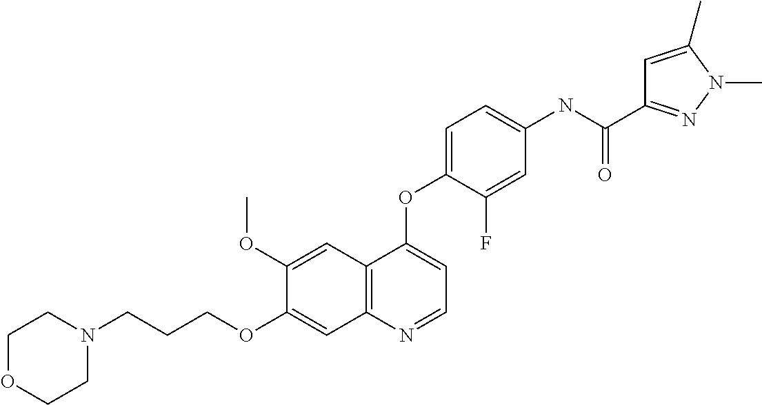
C1(OC)=CC2=C(C=C1OCCCN1CCOCC1)N=CC=C2OC1=CC=C(NC(C2=NN(C)C(C)=C2)=O)C=C1F
